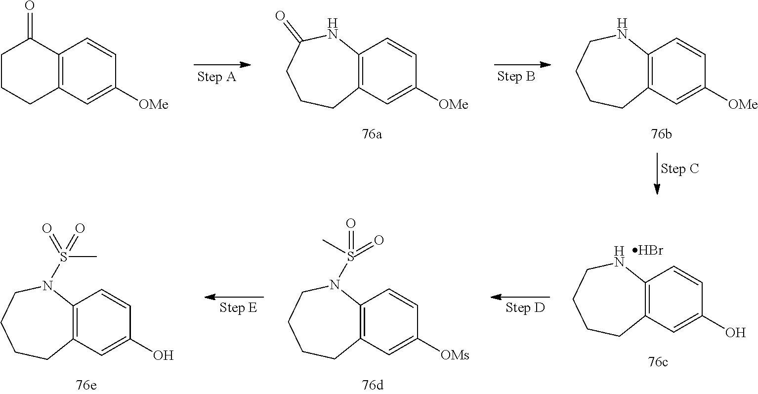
C12=C(C=C([OMe])C=C1)CCCC(=O)N2.C12=C(C=C([OMe])C=C1)CCCCN2.C12=C(C=C([OMe])C=C1)CCCC2=O.C12=C(C=C([OMs])C=C1)CCCCN2S(C)(=O)=O.C12=C(C=C(O)C=C1)CCCCN2S(=O)(=O)C.C12=C(C=C(O)C=C1)CCCCN2.Br
